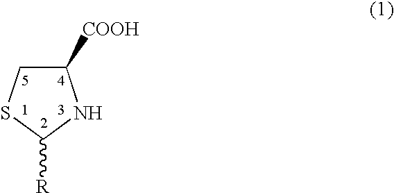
C1([COOH])CSC([R])N1
